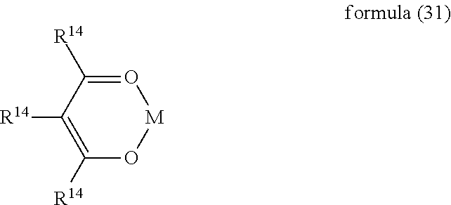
C1([R14])=C([R14])C([R14])=O[M]O1
